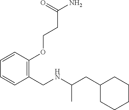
C1=CC=CC(CNC(CC2CCCCC2)C)=C1OCCC(N)=O
